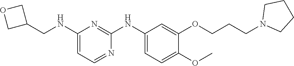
C1(NCC2COC2)=CC=NC(NC2=CC=C(OC)C(OCCCN3CCCC3)=C2)=N1
